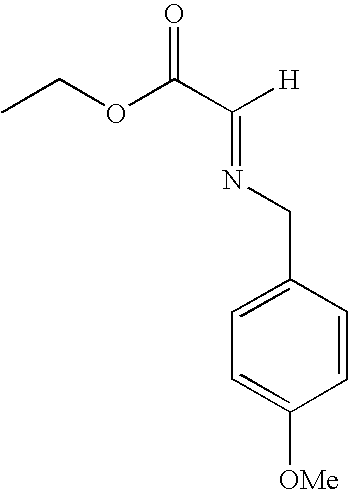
CCOC(C([H])=NCC1=CC=C([OMe])C=C1)=O
